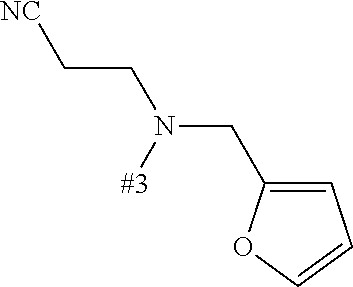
N([#3])(CC[NC])CC1=CC=CO1
